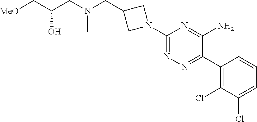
N1(C2=NN=C(C3=C(Cl)C(Cl)=CC=C3)C(N)=N2)CC(CN(CC(C[MeO])O)C)C1
